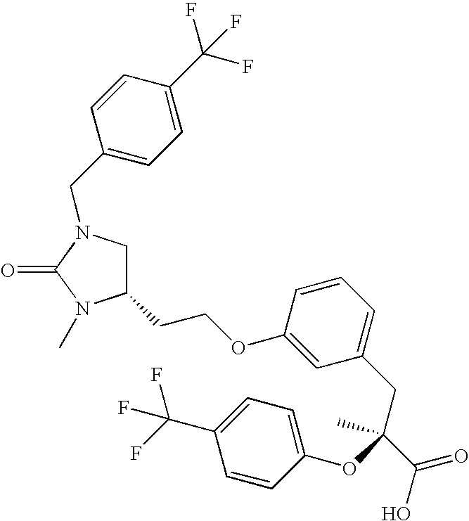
C1(CCOC2=CC(CC(C(O)=O)(C)OC3=CC=C(C(F)(F)F)C=C3)=CC=C2)CN(CC2=CC=C(C(F)(F)F)C=C2)C(=O)N1C
